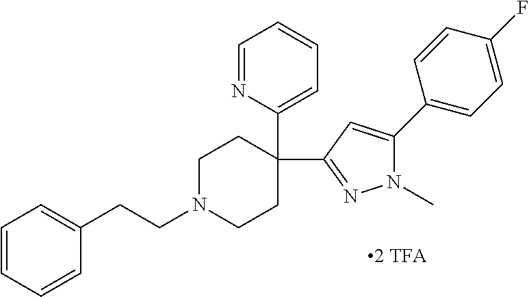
[2 TFA].C1CN(CCC2=CC=CC=C2)CCC1(C1=CC=CC=N1)C1=NN(C)C(C2=CC=C(F)C=C2)=C1
